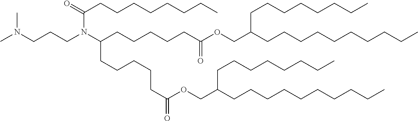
N(CCCN(C(CCCCCC(OCC(CCCCCCCCCC)CCCCCCCC)=O)CCCCCC(OCC(CCCCCCCC)CCCCCCCCCC)=O)C(=O)CCCCCCCC)(C)C
